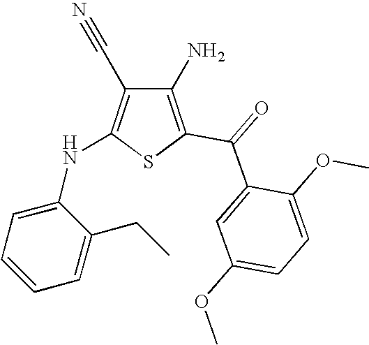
C1(N)=C(C(=O)C2=CC(OC)=CC=C2OC)SC(NC2=CC=CC=C2CC)=C1C#N
